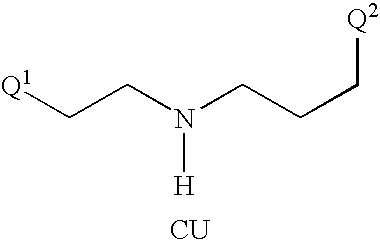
[Q1]CCN(CCC[Q2])[H].[CU]
